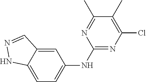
C12=CC=C(NC3=NC(Cl)=C(C)C(C)=N3)C=C1C=NN2
